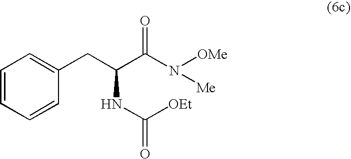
C1=CC=CC(CC(C(N([OMe])[Me])=O)NC(=O)[OEt])=C1
